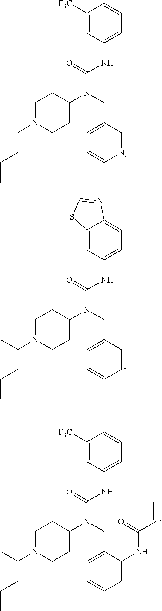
C12=CC(NC(=O)N(CC3=CC=CC=C3)C3CCN(C(C)CCC)CC3)=CC=C1N=CS2.C1([F3C])=CC(NC(=O)N(CC2=CC=CC=C2NC(C=C)=O)C2CCN(C(C)CCC)CC2)=CC=C1.C1([F3C])=CC(NC(=O)N(CC2=CC=CN=C2)C2CCN(CCCC)CC2)=CC=C1
